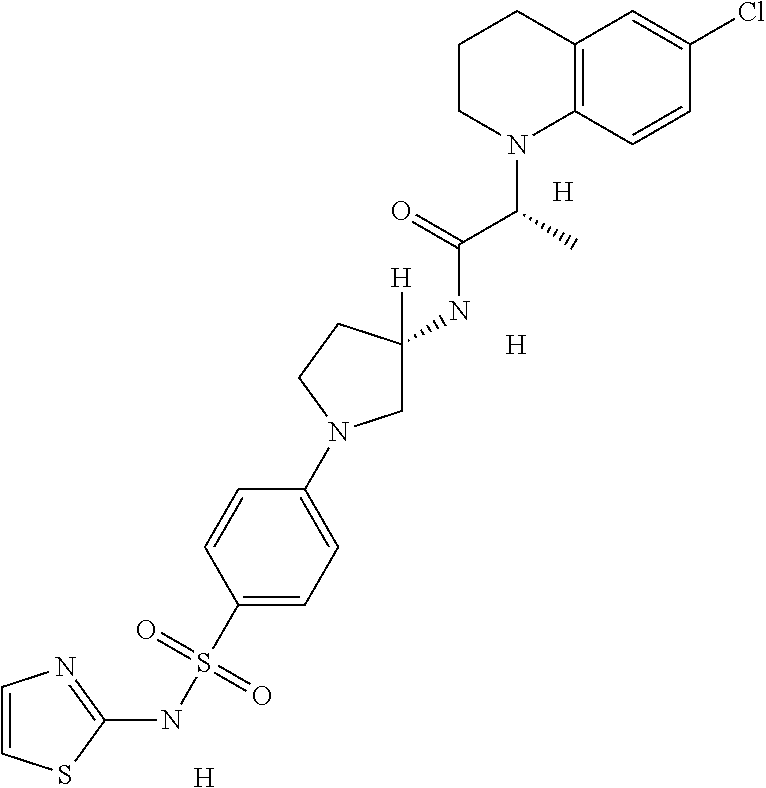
C12=C(C=CC(Cl)=C1)N(C(C)C(=O)NC1([H])CN(C3=CC=C(S(NC4=NC=CS4)(=O)=O)C=C3)CC1)CCC2.[H].[H].[H]
